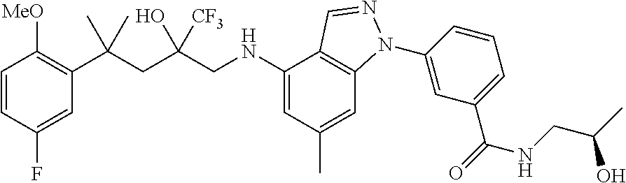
C1=CC(F)=CC(C(CC(CNC2=CC(C)=CC3=C2C=NN3C2=CC(C(=O)NCC(C)O)=CC=C2)(O)[CF3])(C)C)=C1[MeO]
